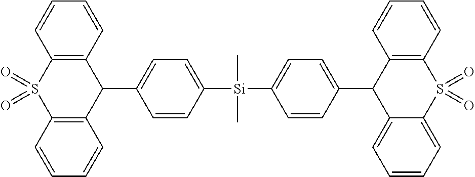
C12=C(C=CC=C1)C(C1=CC=C([Si](C3=CC=C(C4C5=C(C=CC=C5)S(=O)(=O)C5=CC=CC=C54)C=C3)(C)C)C=C1)C1=C(S2(=O)=O)C=CC=C1
